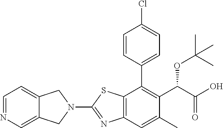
C1=CC(C2=C(C(OC(C)(C)C)C(=O)O)C(C)=CC3=C2SC(N2CC4=CC=NC=C4C2)=N3)=CC=C1Cl
